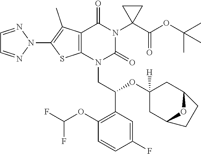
N1(C2=C(C)C3=C(S2)N(CC(C2=C(OC(F)F)C=CC(F)=C2)OC2([H])CC4OC(C2)CC4)C(=O)N(C2(C(OC(C)(C)C)=O)CC2)C3=O)N=CC=N1
